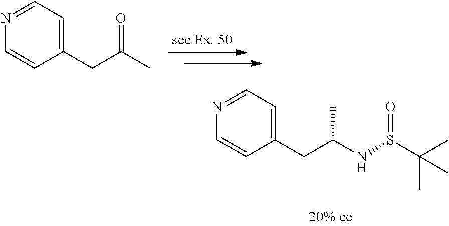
C1(CC(NS(C(C)(C)C)=O)C)=CC=NC=C1.C1(CC(C)=O)=CC=NC=C1
